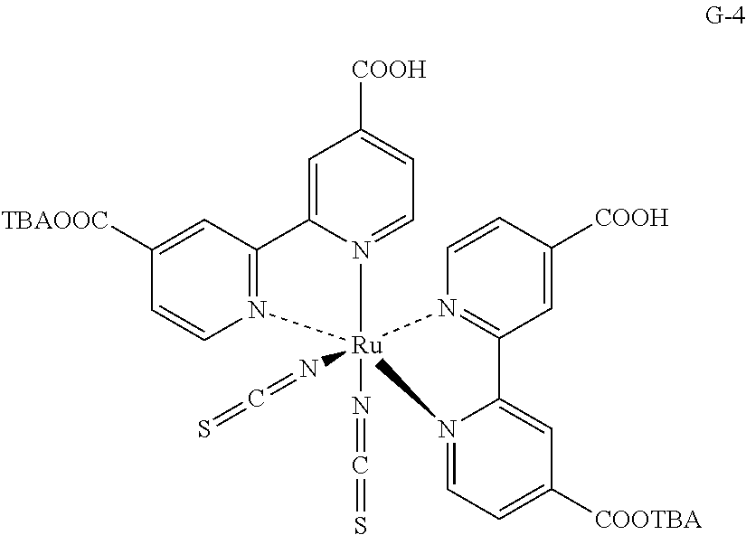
C1=C2N(=CC=C1[COOH])[Ru]1(N=C=S)(N=C=S)(N3=C2C=C([TBAOOC])C=C3)N2=C(C=C([COOH])C=C2)C2=CC([COOTBA])=CC=N21
